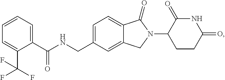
C1=C(CNC(C2=CC=CC=C2C(F)(F)F)=O)C=C2C(=C1)C(=O)N(C1CCC(=O)NC1=O)C2
